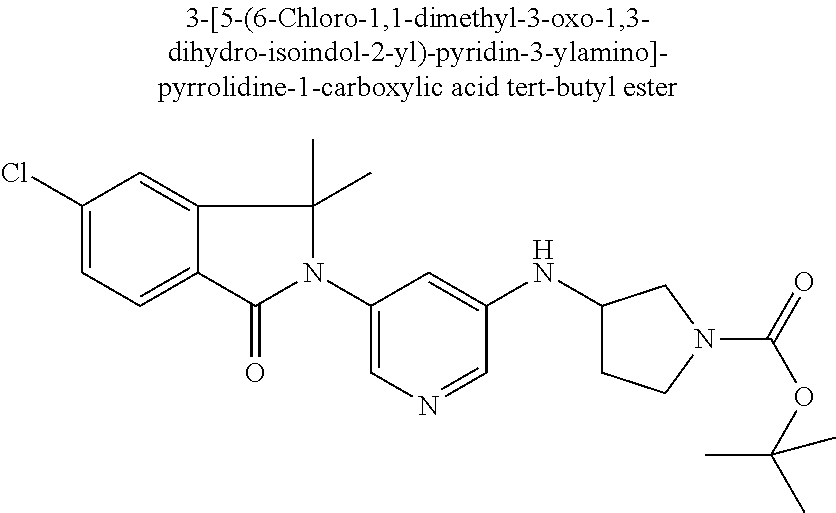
C1(Cl)=CC=C2C(=C1)C(C)(C)N(C1=CN=CC(NC3CCN(C(=O)OC(C)(C)C)C3)=C1)C2=O
